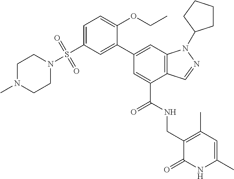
C12=C(C=C(C3=CC(S(N4CCN(C)CC4)(=O)=O)=CC=C3OCC)C=C1C(NCC1=C(C)C=C(C)NC1=O)=O)N(C1CCCC1)N=C2
